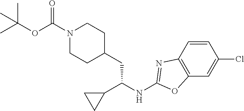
O(C(N1CCC(CC(NC2=NC3=C(C=C(Cl)C=C3)O2)C2CC2)CC1)=O)C(C)(C)C
